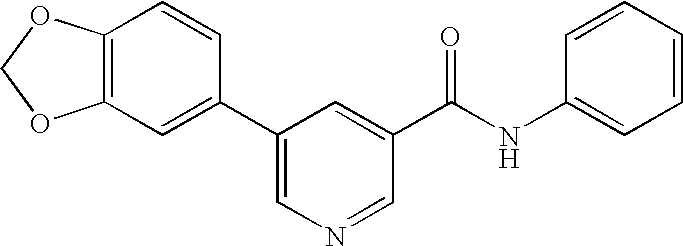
C12=C(C=C(C3=CN=CC(C(NC4=CC=CC=C4)=O)=C3)C=C1)OCO2
